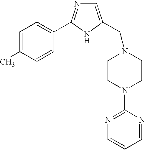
C1=CC(C)=CC=C1C1=NC=C(CN2CCN(C3=NC=CC=N3)CC2)N1
